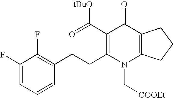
C1(F)=CC=CC(CCC2=C(C(=O)[tBuO])C(=O)C3=C(N2C[COOEt])CCC3)=C1F
